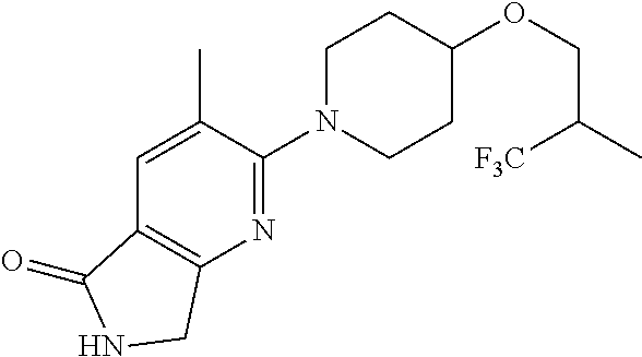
C(OC1CCN(C2=NC3=C(C=C2C)C(=O)NC3)CC1)C([F3C])C
